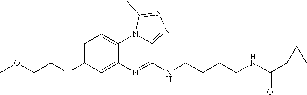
C1=C(OCCOC)C=C2C(=C1)N1C(=NN=C1C)C(NCCCCNC(C1CC1)=O)=N2
